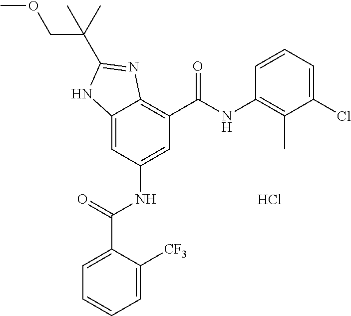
C12=CC(NC(C3=CC=CC=C3[CF3])=O)=CC(C(=O)NC3=C(C)C(Cl)=CC=C3)=C1N=C(C(C)(COC)C)N2.Cl
